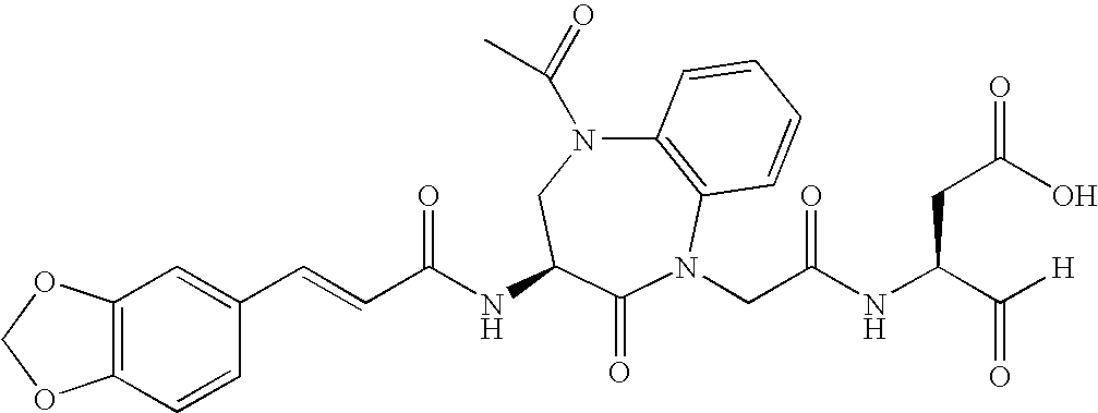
C12=C(N(CC(NC(C([H])=O)CC(=O)O)=O)C(=O)C(NC(C=CC3=CC4=C(C=C3)OCO4)=O)CN1C(=O)C)C=CC=C2
